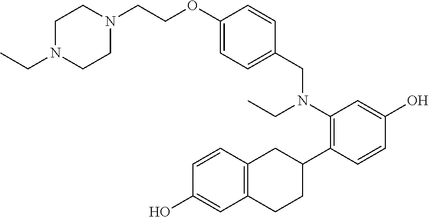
C1(N(CC2=CC=C(OCCN3CCN(CC)CC3)C=C2)CC)=C(C2CC3=C(CC2)C=C(O)C=C3)C=CC(O)=C1
